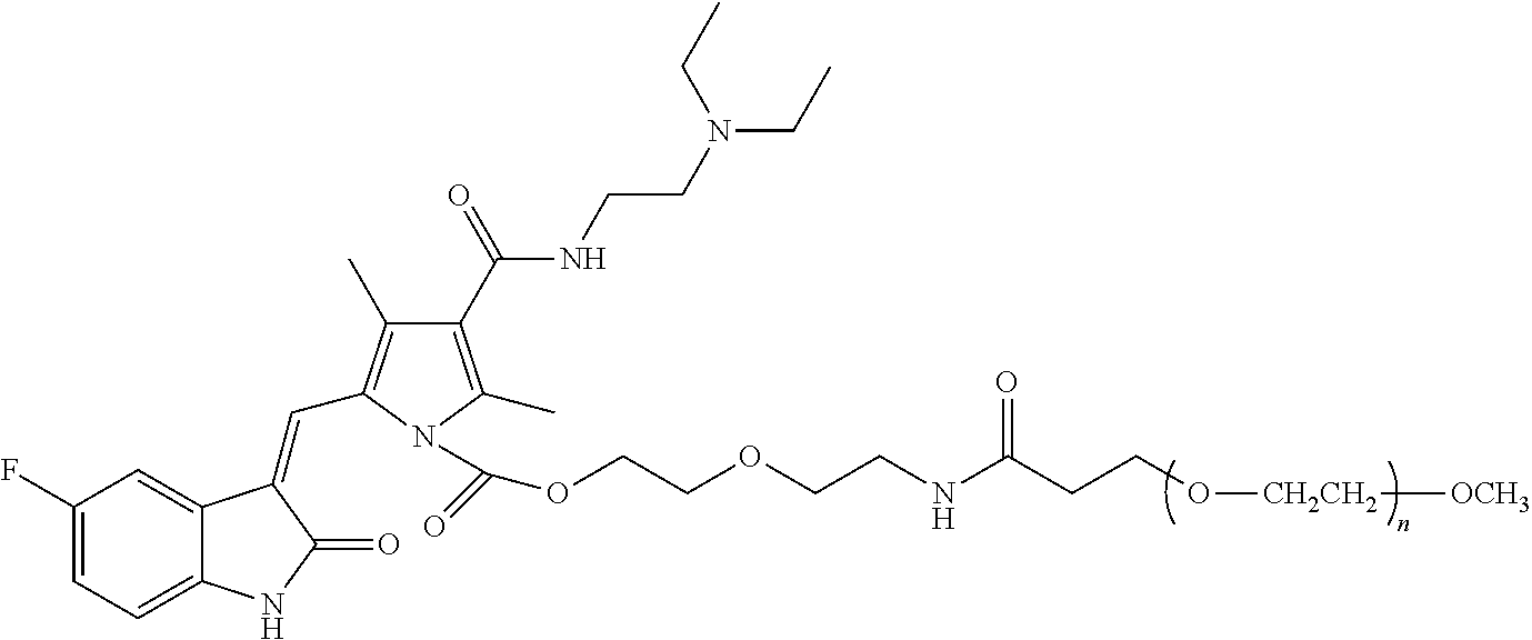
C1(F)=CC=C2C(=C1)C(=CC1=C(C)C(C(=O)NCCN(CC)CC)=C(C)N1C(OCCOCCNC(CCO[CH2CH2][OCH3])=O)=O)C(=O)N2
